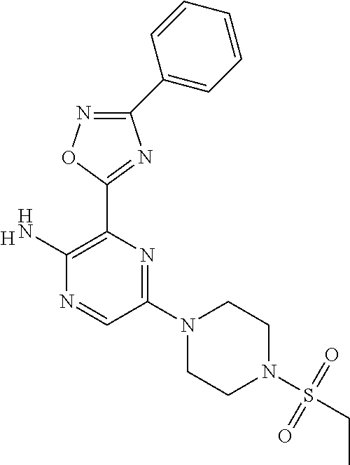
C1(N2CCN(S(CC)(=O)=O)CC2)=NC(C2=NC(C3=CC=CC=C3)=NO2)=C(N)N=C1.[H]
